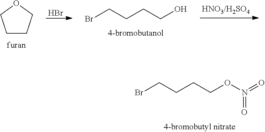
C(CCCON(=O)=O)Br.C1CCOC1.Br.C(CCCO)Br
